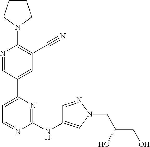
C1CCN(C2=C(C#N)C=C(C3=CC=NC(NC4=CN(CC(CO)O)N=C4)=N3)C=N2)C1
